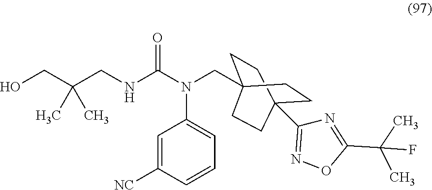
C1=C([NC])C=CC=C1N(C(NCC(CO)(C)C)=O)CC12CCC(C3=NOC(C(C)(C)F)=N3)(CC1)CC2
